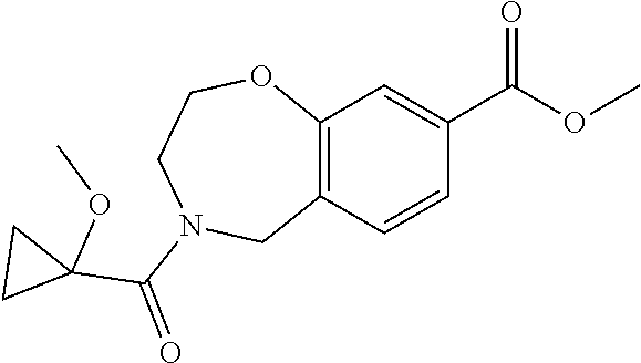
C12=C(OCCN(C(=O)C3(OC)CC3)C1)C=C(C(OC)=O)C=C2
